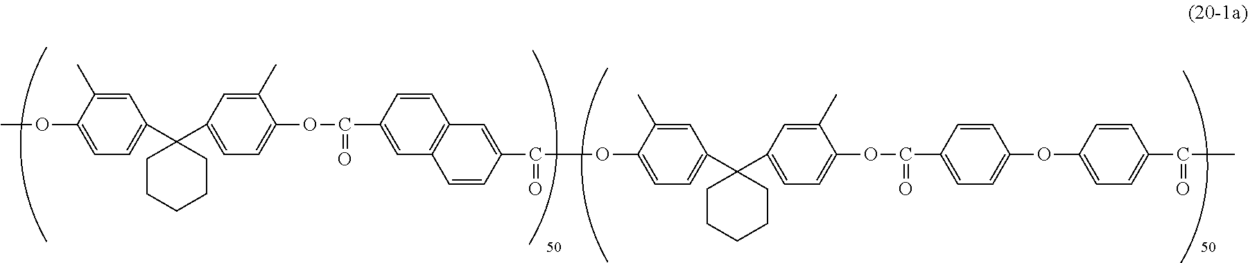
C1=C(C)C(OC)=CC=C1C1(C2=CC=C(OC(=O)C3=CC4=C(C=C3)C=C(C(=O)OC3=CC=C(C5(C6=CC=C(OC(=O)C7=CC=C(OC8=CC=C(C(=O)C)C=C8)C=C7)C(C)=C6)CCCCC5)C=C3C)C=C4)C(C)=C2)CCCCC1
